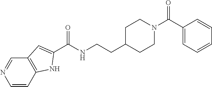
C1=CC2=C(C=N1)C=C(C(NCCC1CCN(C(C3=CC=CC=C3)=O)CC1)=O)N2
